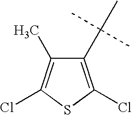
C1(C(C)(C)C)=C(Cl)SC(Cl)=C1C
